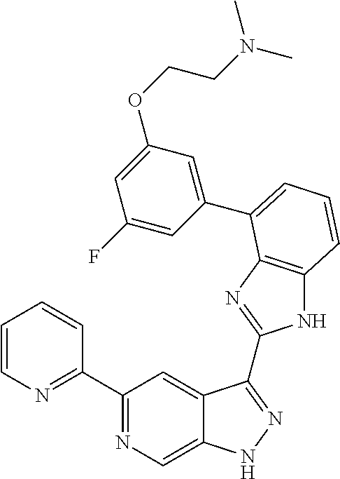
C1(C2=NC=C3C(=C2)C(C2=NC4=C(N2)C=CC=C4C2=CC(OCCN(C)C)=CC(F)=C2)=NN3)=NC=CC=C1
